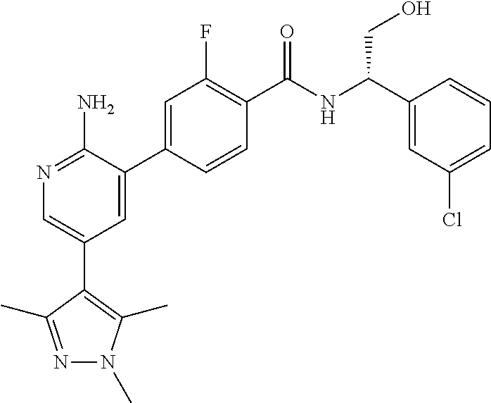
N1=C(N)C(C2=CC(F)=C(C(NC(C3=CC(Cl)=CC=C3)CO)=O)C=C2)=CC(C2=C(C)N(C)N=C2C)=C1
